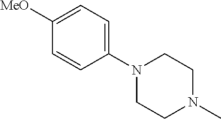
C1([MeO])=CC=C(N2CCN(C)CC2)C=C1
